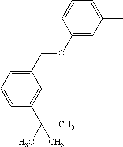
C1(OCC2=CC=CC(C(C)(C)C)=C2)=CC(C)=CC=C1
